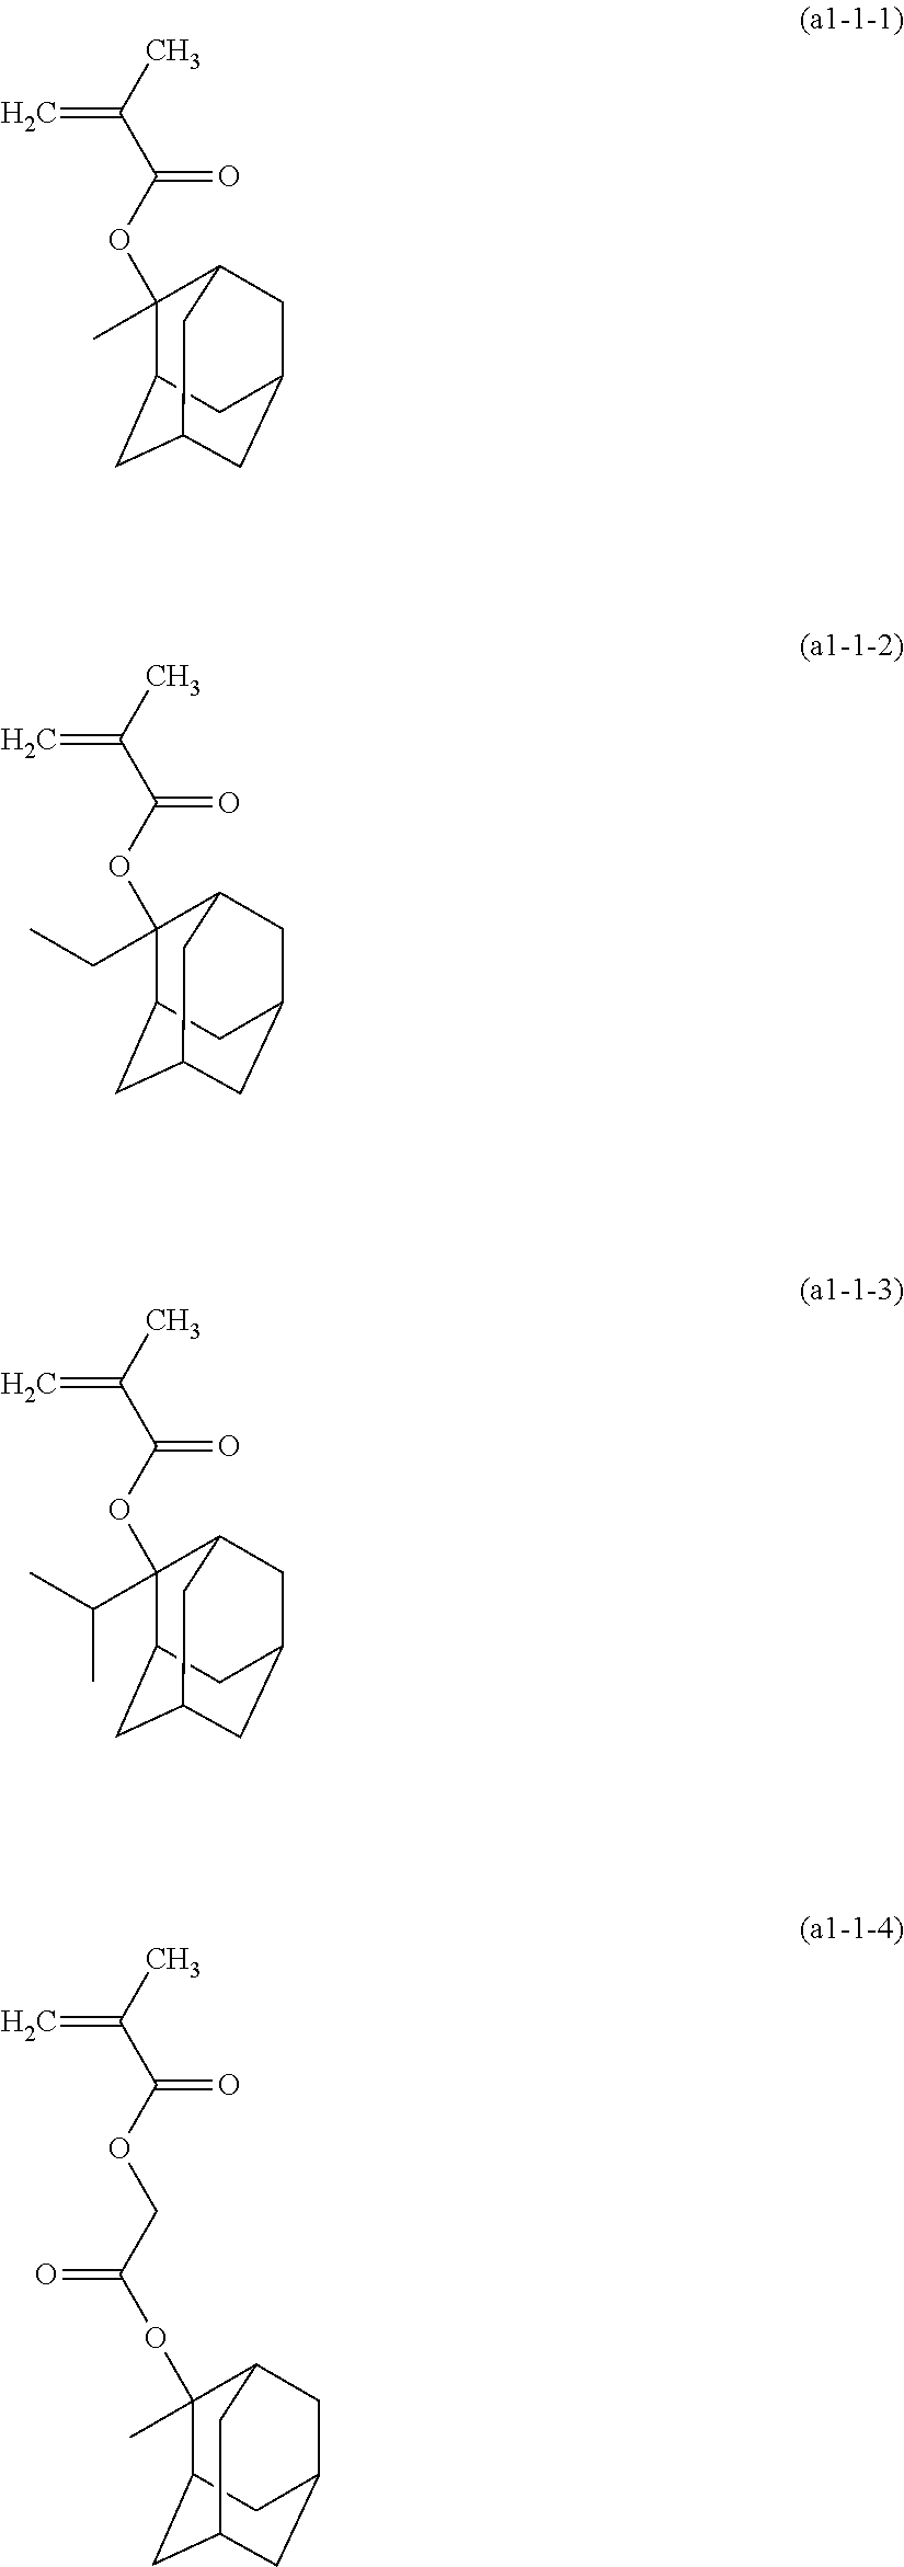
C1(C)(OC(=O)C(C)=C)C2CC3CC(CC1C3)C2.C1(CC)(OC(=O)C(C)=C)C2CC3CC(CC1C3)C2.C1(C(C)C)(OC(=O)C(C)=C)C2CC3CC(CC1C3)C2.C(=O)(C(C)=C)OCC(OC1(C)C2CC3CC(CC1C3)C2)=O
